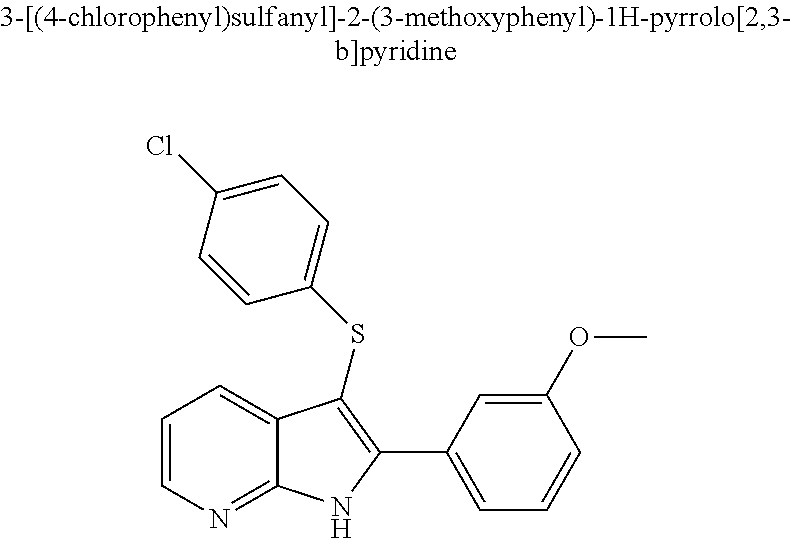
C1=CN=C2C(=C1)C(SC1=CC=C(Cl)C=C1)=C(C1=CC=CC(OC)=C1)N2
